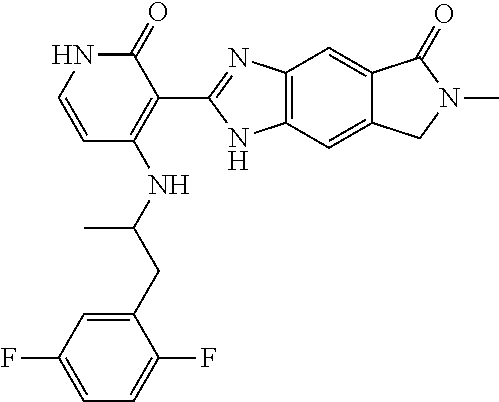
C1=CNC(=O)C(C2=NC3=C(N2)C=C2C(=C3)C(=O)N(C)C2)=C1NC(CC1=CC(F)=CC=C1F)C
